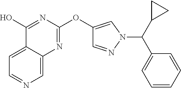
C1=C2C(=CC=N1)C(O)=NC(OC1=CN(C(C3=CC=CC=C3)C3CC3)N=C1)=N2
